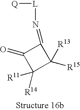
C1(=O)C([R14])([R11])C([R15])([R13])C1=N[L][Q]
